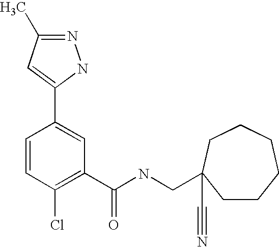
N1=C(C)C=C(C2=CC(C(NCC3(C#N)CCCCCC3)=O)=C(Cl)C=C2)N1
